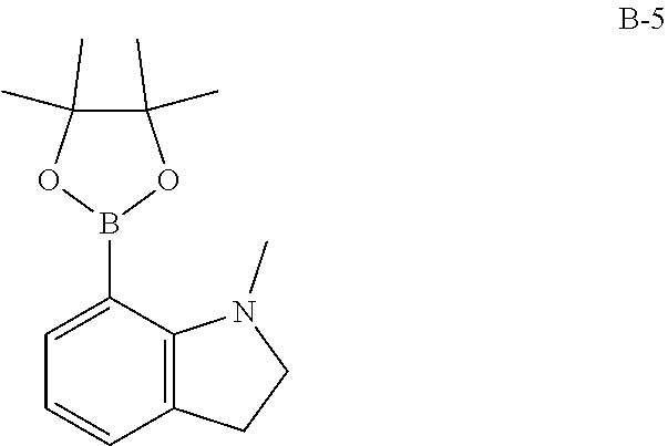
B1(C2=CC=CC3=C2N(C)CC3)OC(C)(C)C(C)(C)O1
